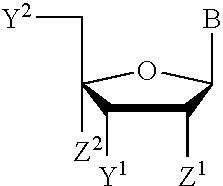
C1([Z1])C([Y1])C([Z2])(C[Y2])OC1B
